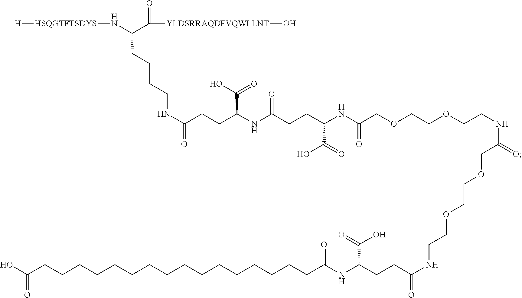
[H][HSQGTFTSDYS]NC(C([YLDSRRAQDFVQWLLNT]O)=O)CCCCNC(=O)CCC(NC(CCC(NC(COCCOCCNC(=O)COCCOCCNC(CCC(C(O)=O)NC(=O)CCCCCCCCCCCCCCCCC(O)=O)=O)=O)C(=O)O)=O)C(O)=O
